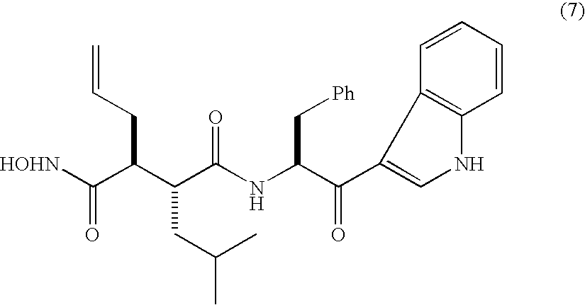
C(C(C(C(NC(C(C1=CNC2=C1C=CC=C2)=O)C[Ph])=O)CC(C)C)CC=C)([HOHN])=O
